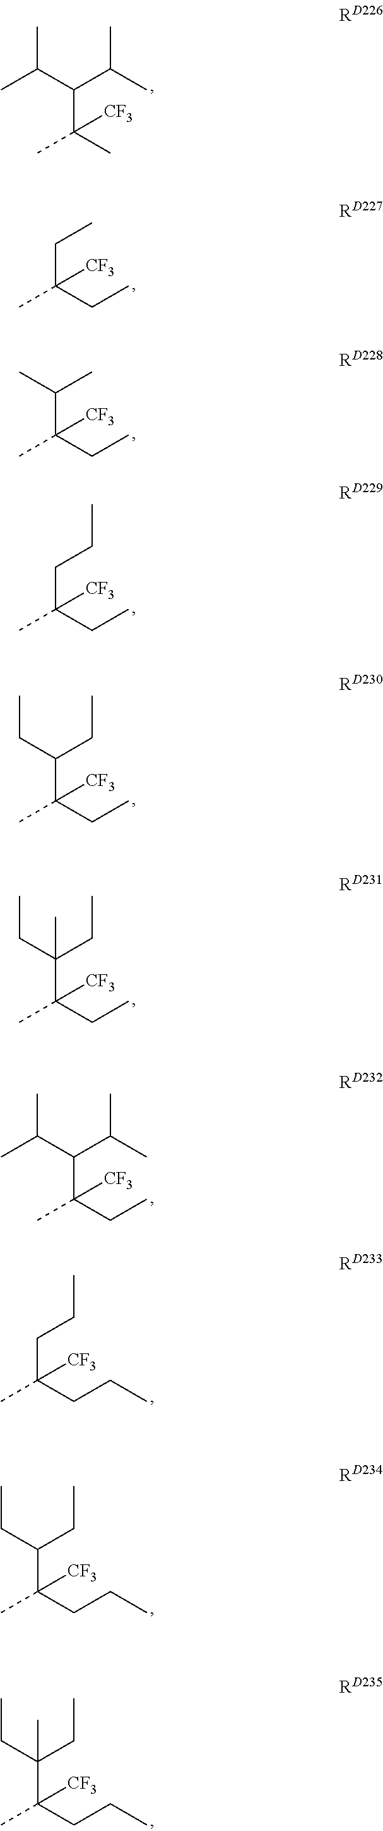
C(C(C)([CF3])C)(C(C)C)C(C)C.C(C(CC)([CF3])C)C.C(C(CC)([CF3])C)(C)C.C(C(CC)([CF3])C)CC.C(C(CC)([CF3])C)(CC)CC.C(C(CC)([CF3])C)(CC)(CC)C.C(C(CC)([CF3])C)(C(C)C)C(C)C.C(C(CCC)([CF3])C)CC.C(C(CCC)([CF3])C)(CC)CC.C(C(CCC)([CF3])C)(CC)(CC)C
